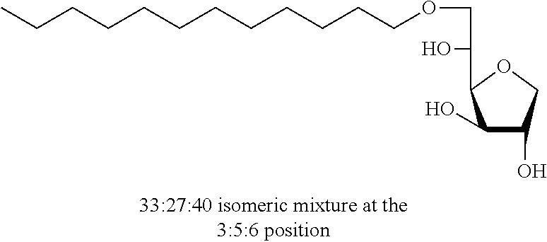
C(CCCCOCC(O)C1C(O)C(O)CO1)CCCCCCC
